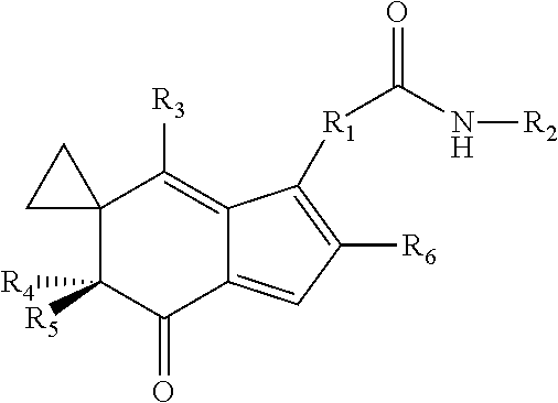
C12(C([R4])([R5])C(=O)C3=CC([R6])=C([R1]C(N[R2])=O)C3=C1[R3])CC2
